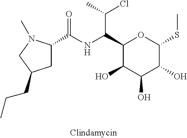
C1C(C(NC(C2C(O)C(O)C(O)C(SC)O2)C(C)Cl)=O)N(C)CC1CCC
